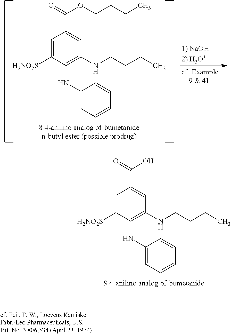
C1=C([H2NO2S])C(NC2=CC=CC=C2)=C(NCCCC)C=C1C(OCCCC)=O.C1=C([H2NO2S])C(NC2=CC=CC=C2)=C(NCCCC)C=C1C(O)=O
